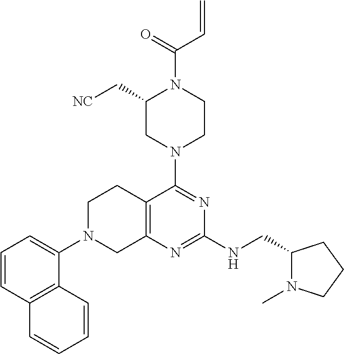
C1=CC2=C(C(N3CC4=C(CC3)C(N3CCN(C(=O)C=C)C(C[NC])C3)=NC(NCC3N(C)CCC3)=N4)=C1)C=CC=C2
